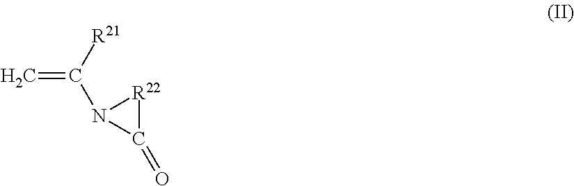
C=C([R21])N1C(=O)[R22]1
